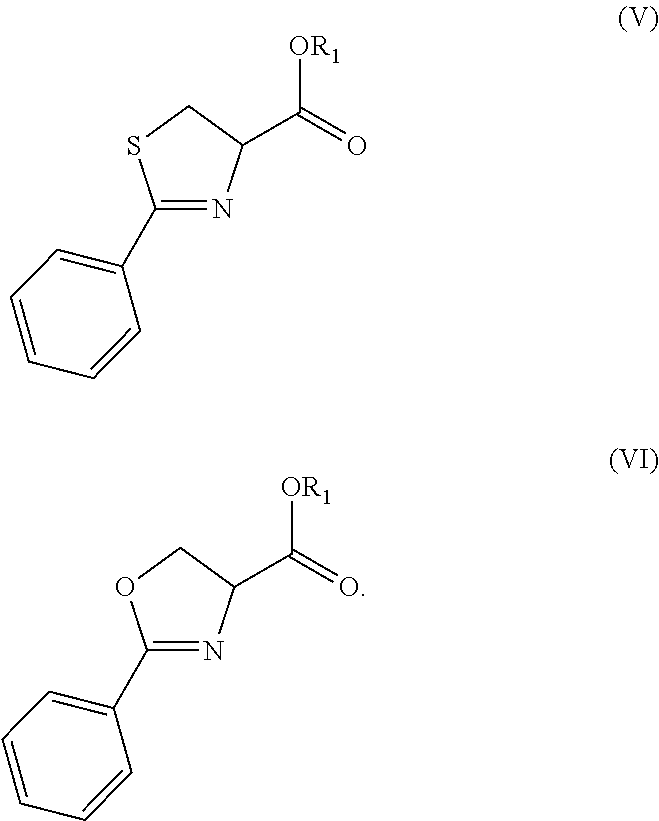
C1(C2=CC=CC=C2)=NC(C([OR1])=O)CS1.C1(C2=CC=CC=C2)=NC(C([OR1])=O)CO1
